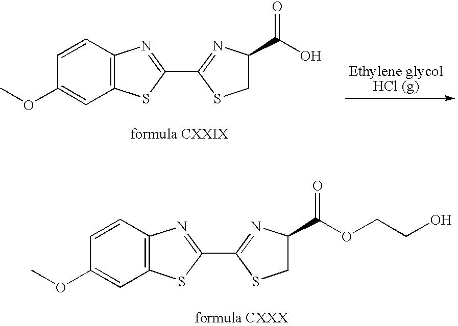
C1=CC(OC)=CC2=C1N=C(C1=NC(C(O)=O)CS1)S2.C1=CC(OC)=CC2=C1N=C(C1=NC(C(OCCO)=O)CS1)S2
